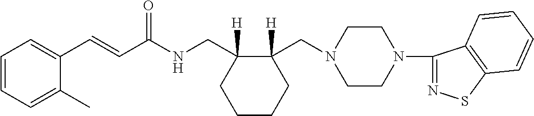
C1(C=CC(NCC2([H])CCCCC2(CN2CCN(C3=NSC4=C3C=CC=C4)CC2)[H])=O)=CC=CC=C1C
